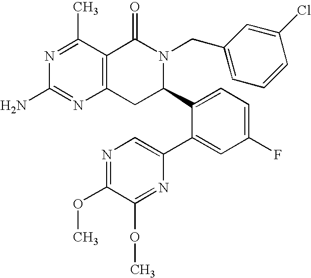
C12=C(C(C)=NC(N)=N1)C(=O)N(CC1=CC=CC(Cl)=C1)C(C1=CC=C(F)C=C1C1=CN=C(OC)C(OC)=N1)C2
